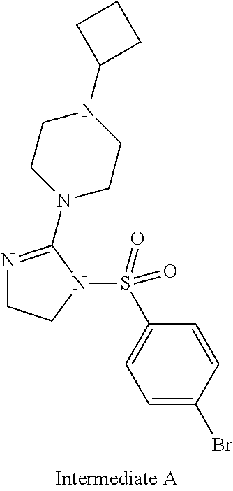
N1(S(C2=CC=C(Br)C=C2)(=O)=O)C(N2CCN(C3CCC3)CC2)=NCC1
